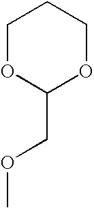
C1(COC)OCCCO1
